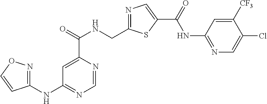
C1=NC(C(=O)NCC2=NC=C(C(=O)NC3=NC=C(Cl)C([CF3])=C3)S2)=CC(NC2=NOC=C2)=N1
